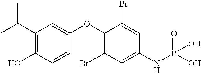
C1(C(C)C)=C(O)C=CC(OC2=C(Br)C=C(NP(=O)(O)O)C=C2Br)=C1
